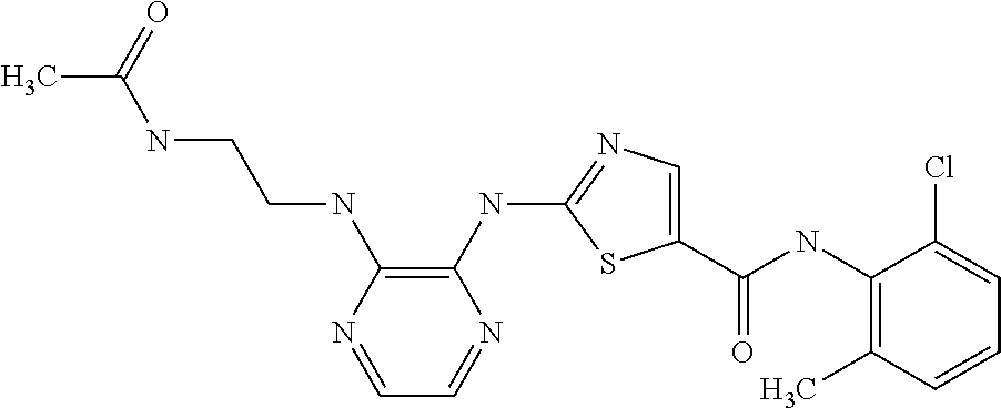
C1(NC(C2=CN=C(NC3=C(NCCNC(C)=O)N=CC=N3)S2)=O)=C(C)C=CC=C1Cl
